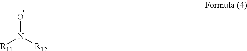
ON([R12])[R11]
